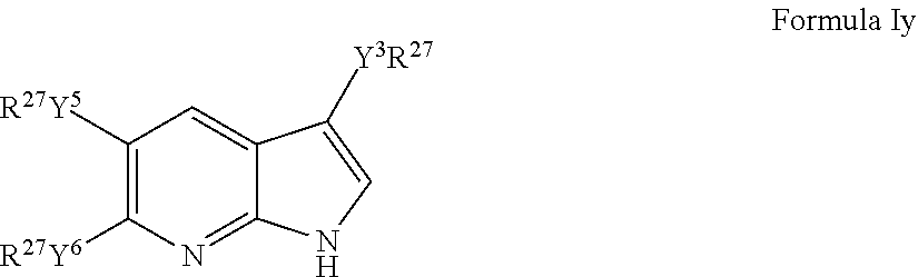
C1([R27Y5])=C([R27Y6])N=C2C(=C1)C([Y3R27])=CN2
